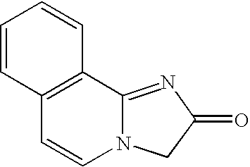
C12=C(C3=NC(=O)CN3C=C1)C=CC=C2
